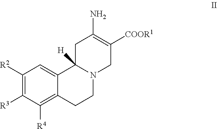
C1([R2])=C([R3])C([R4])=C2C(=C1)C1([H])N(CC2)CC([COOR1])=C(N)C1
